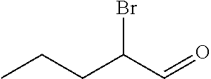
CCCC(C=O)Br
